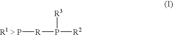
[R1 > P][R]P([R2])[R3]
